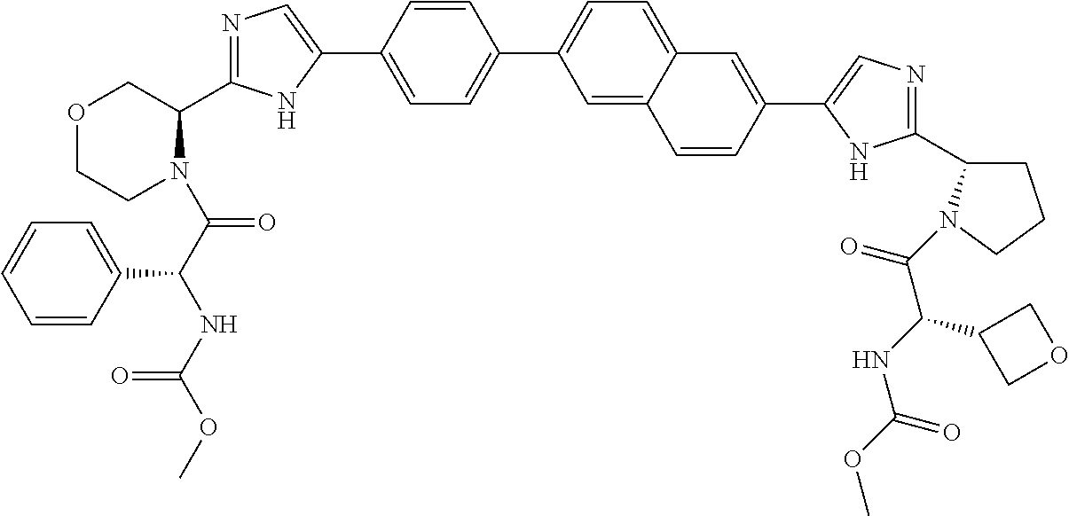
C1=C(C2=CN=C(C3COCCN3C(C(NC(OC)=O)C3=CC=CC=C3)=O)N2)C=CC(C2=CC=C3C(=C2)C=CC(C2=CN=C(C4CCCN4C(C(C4COC4)NC(=O)OC)=O)N2)=C3)=C1
